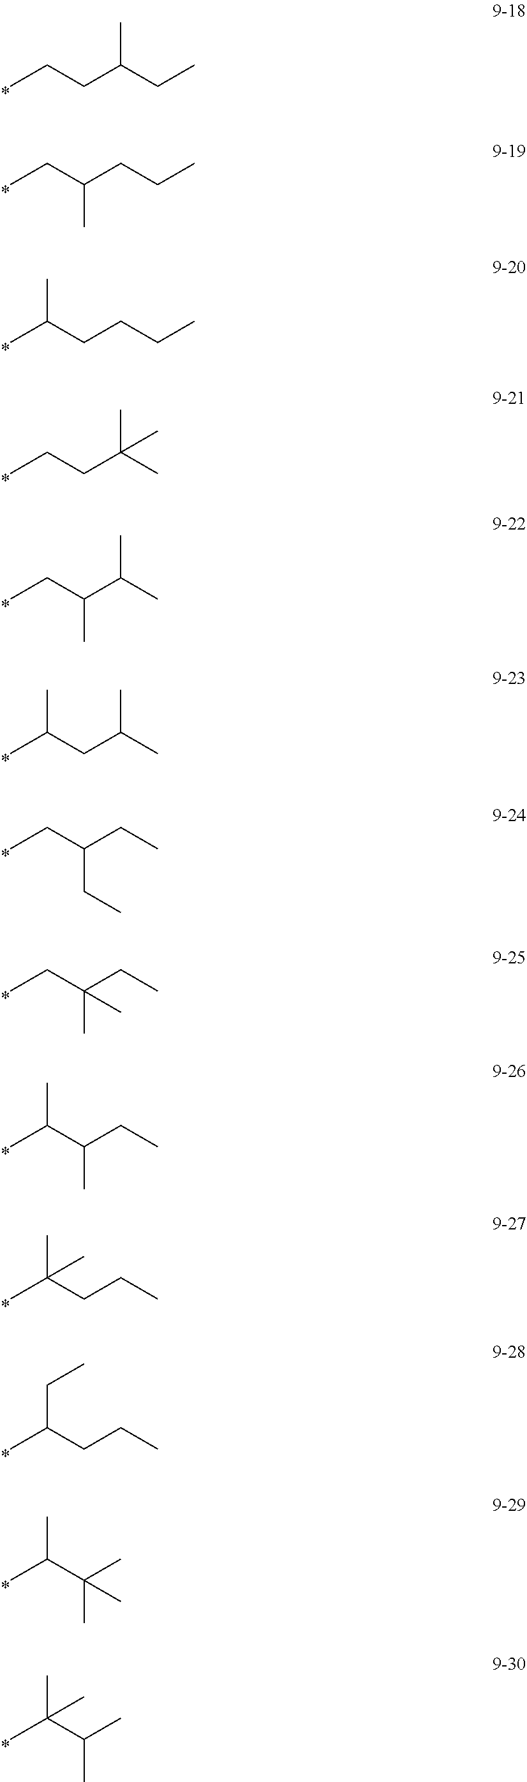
C(C)CC(CC)C.C(C)C(CCC)C.C(C)(CCCC)C.C(C)CC(C)(C)C.C(C)C(C(C)C)C.C(C)(CC(C)C)C.C(C)C(CC)CC.C(C)C(CC)(C)C.C(C)(C(CC)C)C.C(C)(CCC)(C)C.C(C)(CCC)CC.C(C)(C(C)(C)C)C.C(C)(C(C)C)(C)C
